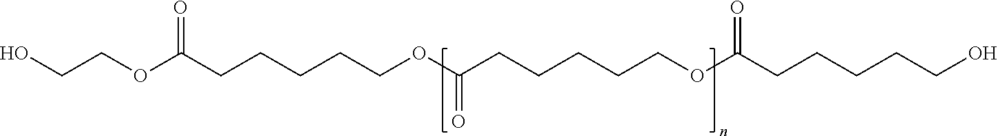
OCCOC(CCCCCOC(CCCCCOC(CCCCCO)=O)=O)=O
